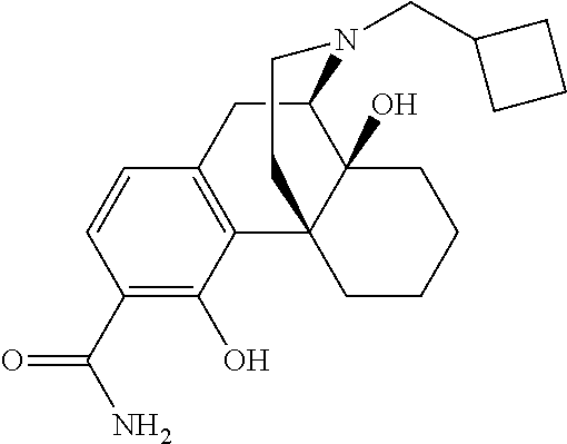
C1(C(N)=O)=C(O)C2=C(C=C1)CC1N(CC3CCC3)CCC23CCCCC31O
